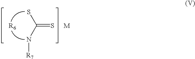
C(=S)(N[R7])S.[R6].[M]
